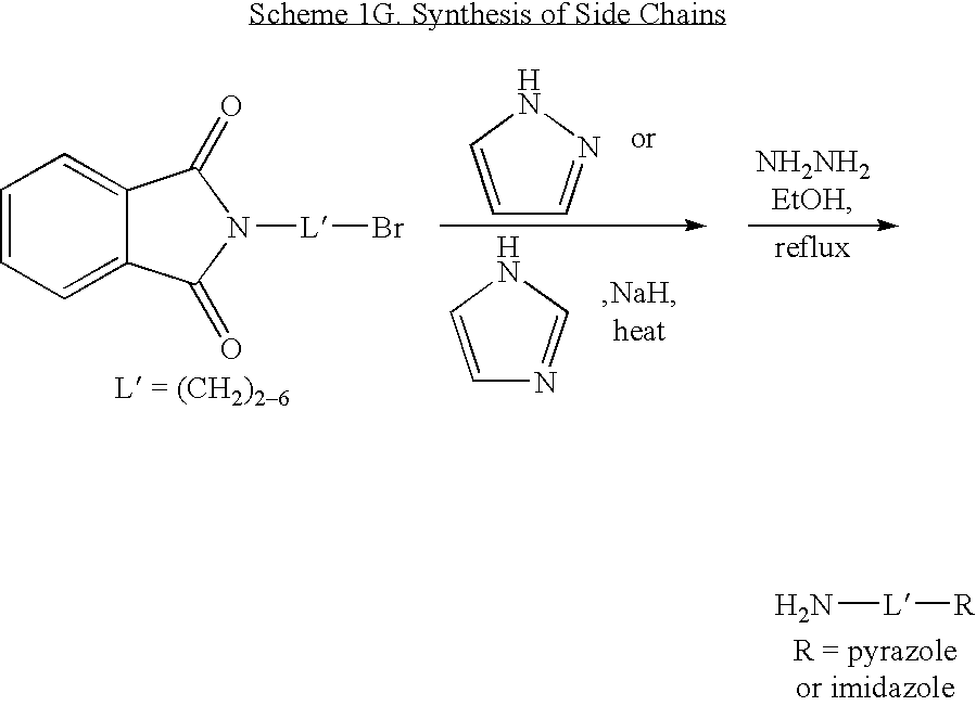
C1=CC=C2C(=C1)C(=O)N([L]Br)C2=O.[L = (CH2)26].C1=CNC=N1.C1=CNN=C1.N[L][R]
